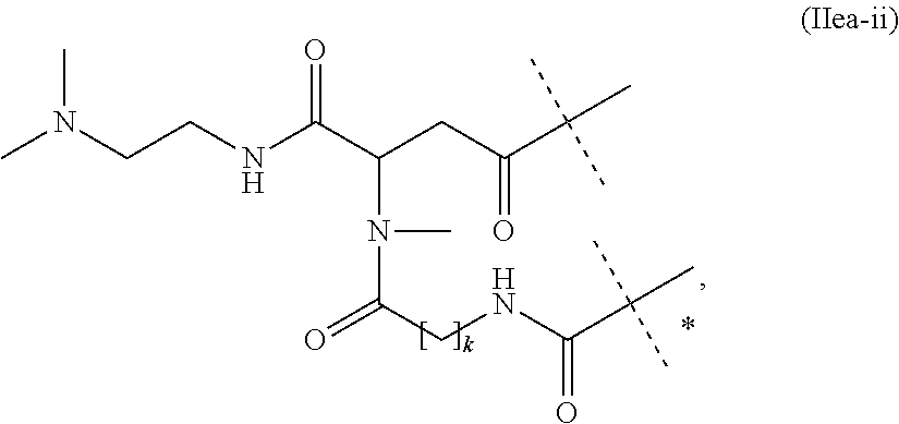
CN(CCNC(C(CC(C(C)(C)C)=O)N(C(CNC(C(C)(C)C)=O)=O)C)=O)C
